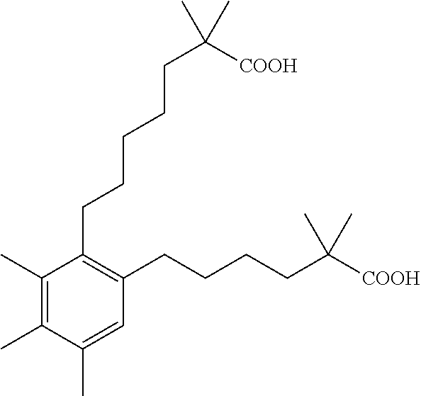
C1(C)=C(C)C(CCCCCC(C)(C)[COOH])=C(CCCCC(C)(C)[COOH])C=C1C
